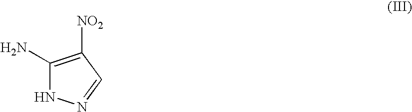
C1(N)=C([NO2])C=NN1
